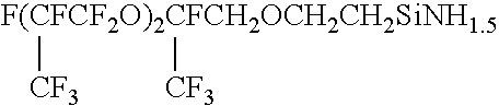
[F(CFCF2O)2CFCH2OCH2CH2SiNH1.5]([CF3])[CF3]
